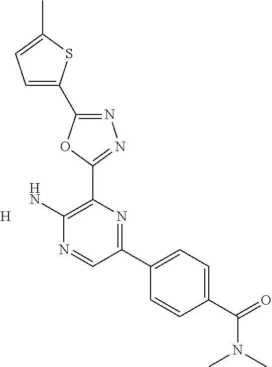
[H].N1=C(C2=CC=C(C)S2)OC(C2=C(N)N=CC(C3=CC=C(C(=O)N(C)C)C=C3)=N2)=N1
